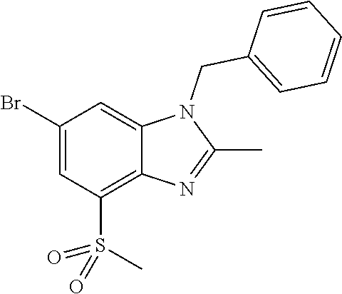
C1(Br)=CC(S(C)(=O)=O)=C2C(=C1)N(CC1=CC=CC=C1)C(C)=N2
